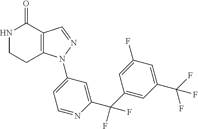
C12=C(C=NN1C1=CC=NC(C(C3=CC(C(F)(F)F)=CC(F)=C3)(F)F)=C1)C(=O)NCC2
